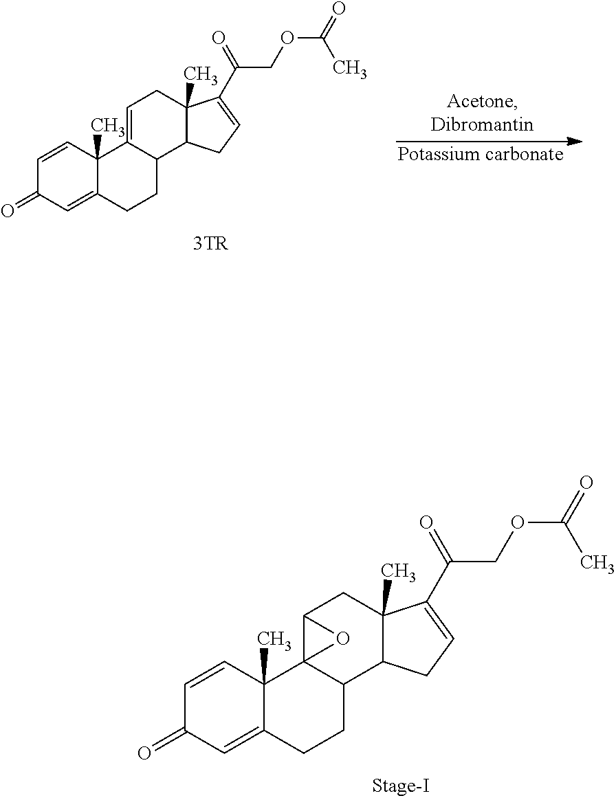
C1=CC2(C)C(=CC1=O)CCC1C2=CCC2(C)C1CC=C2C(COC(C)=O)=O.[Potassium carbonate].C1=CC2(C)C(=CC1=O)CCC1C23C(CC2(C)C1CC=C2C(COC(C)=O)=O)O3
